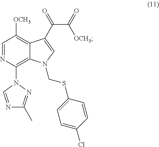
C1=NC(N2C=NC(C)=N2)=C2C(=C1[OCH3])C(C(C([OCH3])=O)=O)=CN2CSC1=CC=C(Cl)C=C1
